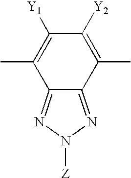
C12=NN([Z])N=C1C(C)=C([Y2])C([Y1])=C2C
